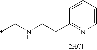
C(NCCC1=NC=CC=C1)C.[2HCl]
